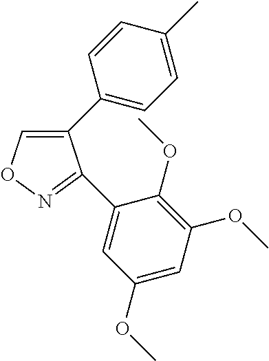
C1(C2=CC=C(C)C=C2)=CON=C1C1=CC(OC)=CC(OC)=C1OC
